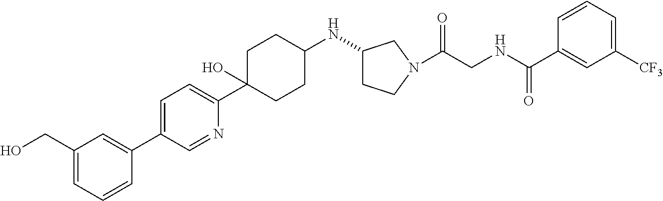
C1=C(C2=CC(CO)=CC=C2)C=NC(C2(O)CCC(NC3CCN(C(CNC(C4=CC([CF3])=CC=C4)=O)=O)C3)CC2)=C1
